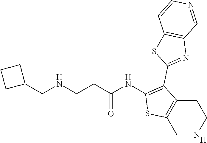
C1NCCC2=C1SC(NC(CCNCC1CCC1)=O)=C2C1=NC2=C(S1)C=CN=C2.[H]
